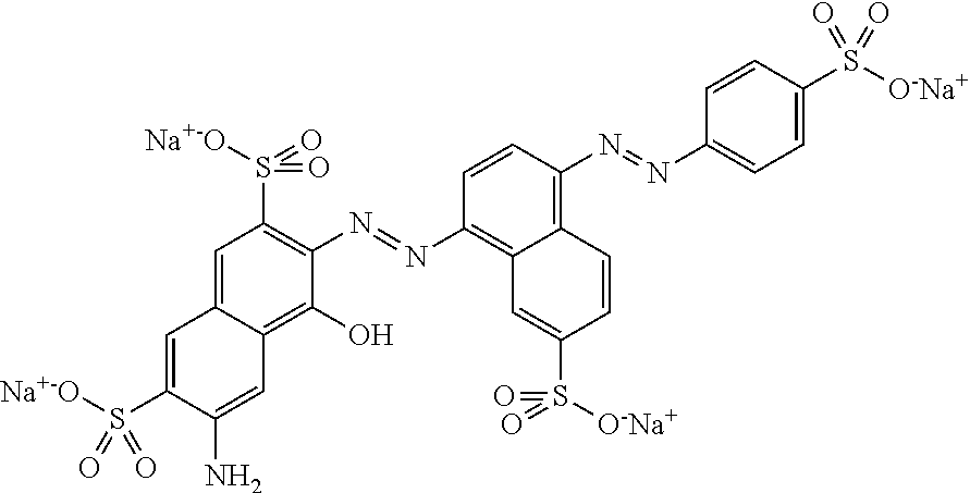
C1=C2C(=C(O)C(N=NC3=C4C(=C(N=NC5=CC=C(S([O-Na+])(=O)=O)C=C5)C=C3)C=CC(S([O-Na+])(=O)=O)=C4)=C1S([Na+-O])(=O)=O)C=C(N)C(S([Na+-O])(=O)=O)=C2
